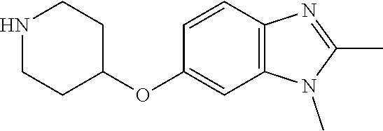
N1CCC(OC2=CC3=C(C=C2)N=C(C)N3C)CC1
